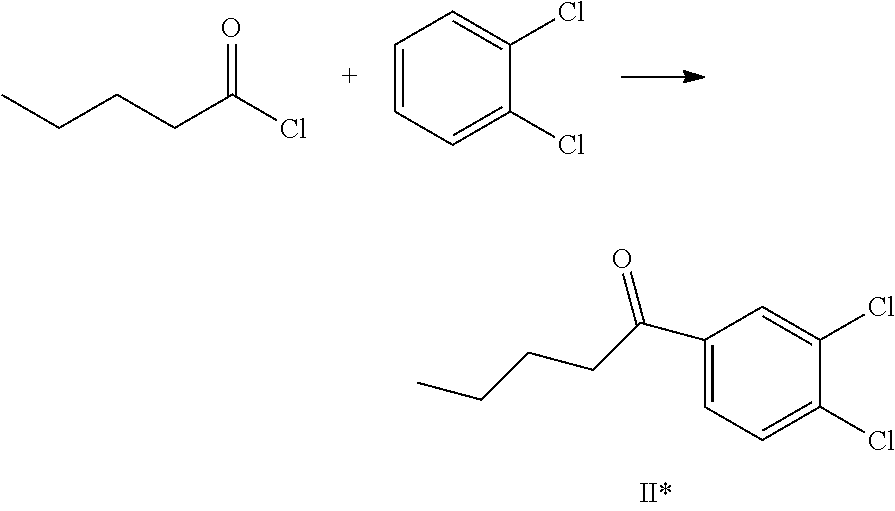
C1=CC=C(Cl)C(Cl)=C1.CCCCC(Cl)=O.C1=C(C(CCCC)=O)C=C(Cl)C(Cl)=C1
